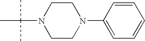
N1(C(C)(C)C)CCN(C2=CC=CC=C2)CC1
